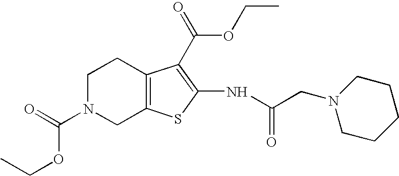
O(C(=O)N1CC2=C(CC1)C(C(OCC)=O)=C(NC(=O)CN1CCCCC1)S2)CC
